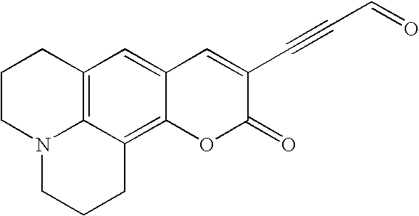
C12=C3C=C4C(=C1CCCN2CCC3)OC(=O)C(C#CC=O)=C4
